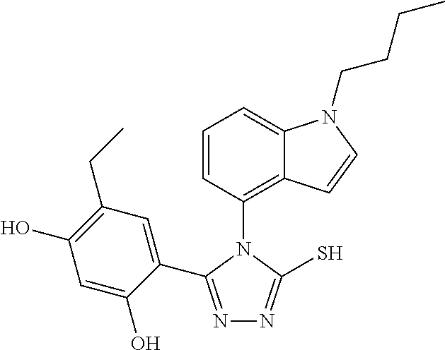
C1(C2=NN=C(S)N2C2=C3C(=CC=C2)N(CCCC)C=C3)=CC(CC)=C(O)C=C1O
